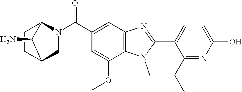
C1(C2=NC3=C(N2C)C(OC)=CC(C(N2CC4CCC2C4N)=O)=C3)=CC=C(O)N=C1CC
